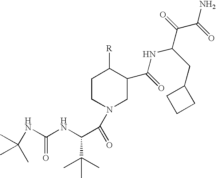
C(NC(=O)NC(C)(C)C)(C(C)(C)C)C(N1CC(C(NC(C(C(=O)N)=O)CC2CCC2)=O)C([R])CC1)=O
